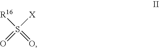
[R16]S([X])(=O)=O
